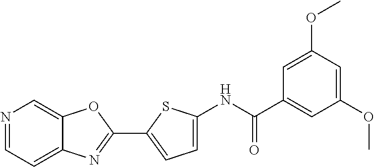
C1(C2=CC=C(NC(C3=CC(OC)=CC(OC)=C3)=O)S2)=NC2=CC=NC=C2O1
